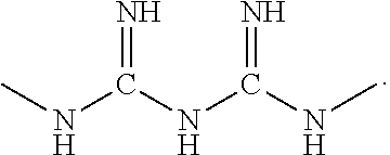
N(C(NC(NC)=N)=N)C
